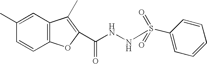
N(NC(=O)C1=C(C)C2=C(C=CC(C)=C2)O1)S(C1=CC=CC=C1)(=O)=O
